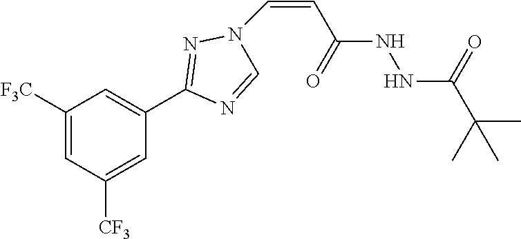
C1([F3C])=CC([CF3])=CC(C2=NN(C=CC(NNC(=O)C(C)(C)C)=O)C=N2)=C1
